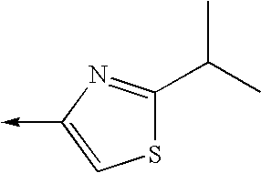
C1(C(C)C)=NC(->C)=CS1
